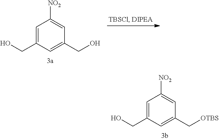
C(C1=CC([NO2])=CC(CO)=C1)O.C(C1=CC([NO2])=CC(C[OTBS])=C1)O
